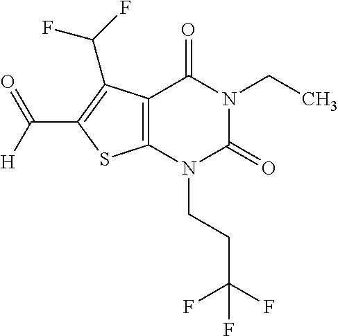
C12=C(N(CCC(F)(F)F)C(=O)N(CC)C1=O)SC(C([H])=O)=C2C(F)F
